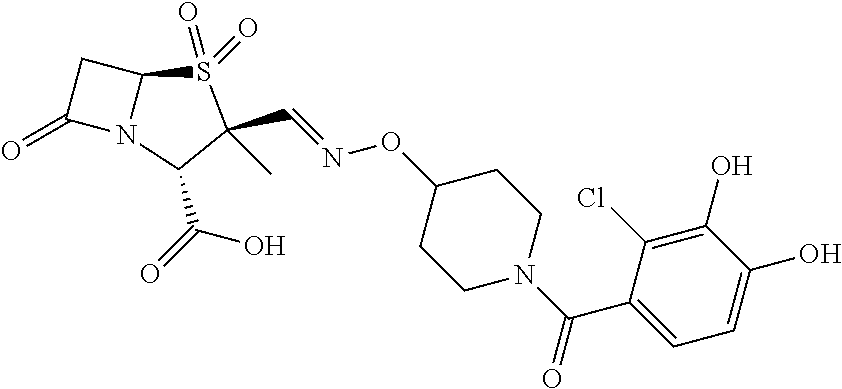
C1C(=O)N2C1S(=O)(=O)C(C=NOC1CCN(C(C3=CC=C(O)C(O)=C3Cl)=O)CC1)(C)C2C(=O)O
